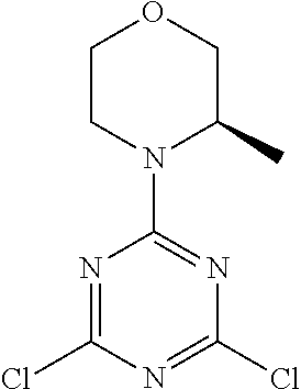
C1CN(C2=NC(Cl)=NC(Cl)=N2)C(C)CO1
